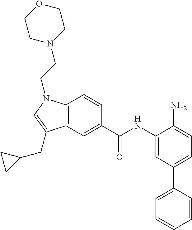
C12=C(C=CC(C(NC3=CC(C4=CC=CC=C4)=CC=C3N)=O)=C1)N(CCN1CCOCC1)C=C2CC1CC1
